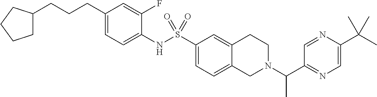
C1(NS(C2=CC=C3C(=C2)CCN(C(C2=NC=C(C(C)(C)C)N=C2)C)C3)(=O)=O)=CC=C(CCCC2CCCC2)C=C1F
